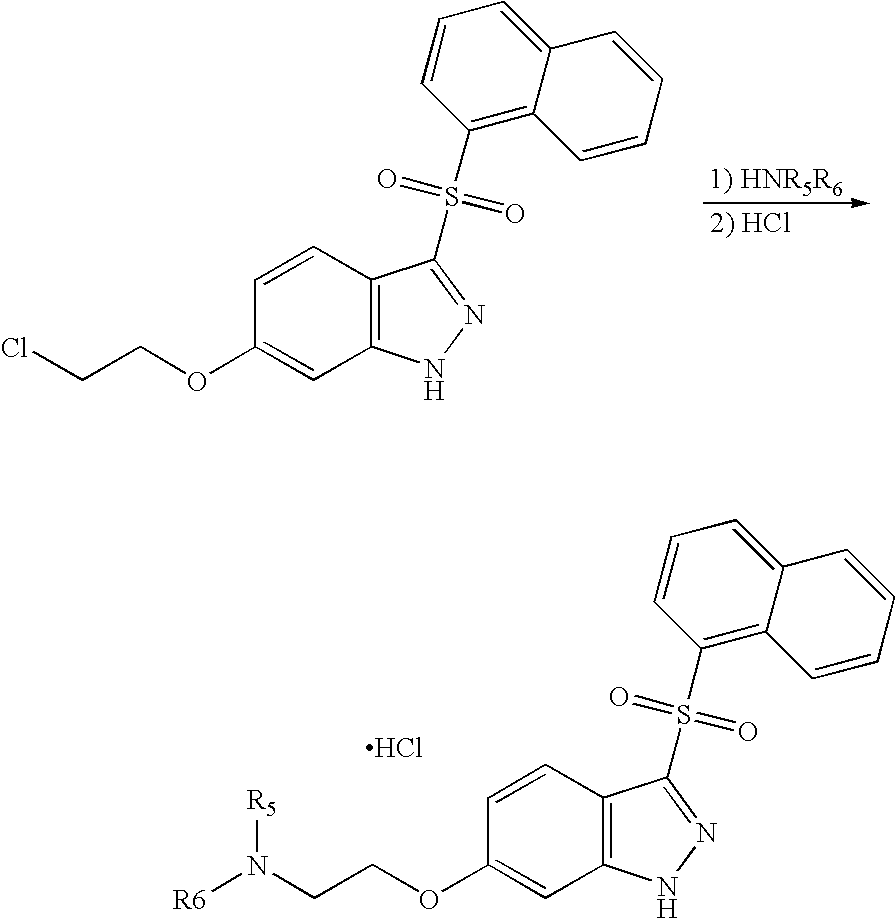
C1(S(=O)(=O)C2=NNC3=C2C=CC(OCCCl)=C3)=C2C(=CC=C1)C=CC=C2.C1(S(=O)(=O)C2=NNC3=C2C=CC(OCCN([R6])[R5])=C3)=C2C(=CC=C1)C=CC=C2.Cl
